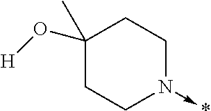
C1(C)(O[H])CCN(->*)CC1
